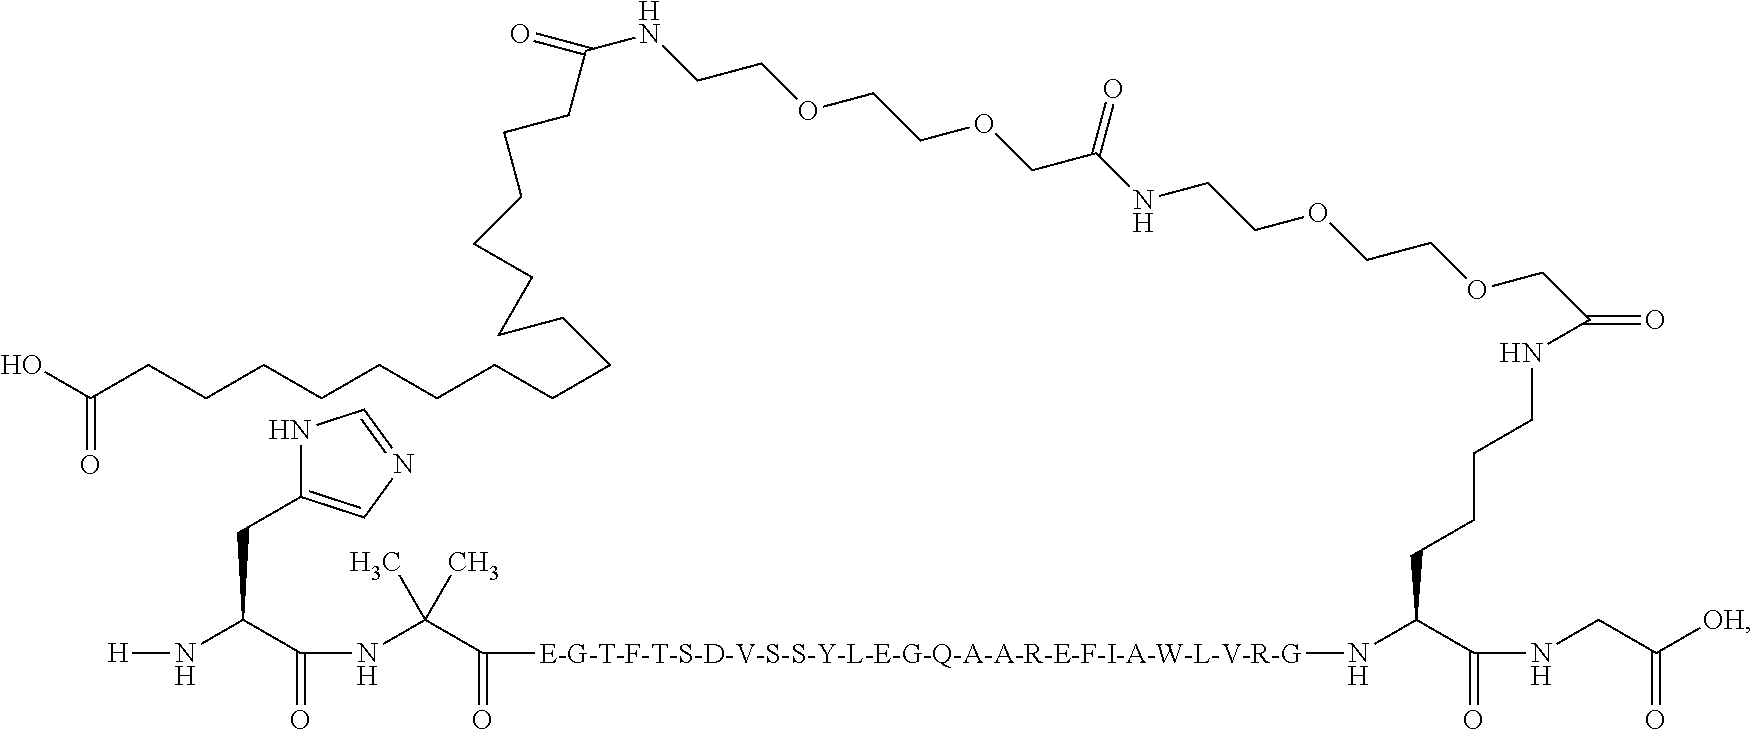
[H]NC(C(NC(C([E-G-T-F-T-S-D-V-S-S-Y-L-E-G-Q-A-A-R-E-F-I-A-W-L-V-R-G]NC(C(NCC(=O)[OH])=O)CCCCNC(=O)COCCOCCNC(=O)COCCOCCNC(CCCCCCCCCCCCCCCCC(=O)O)=O)=O)(C)C)=O)CC1=CN=CN1
